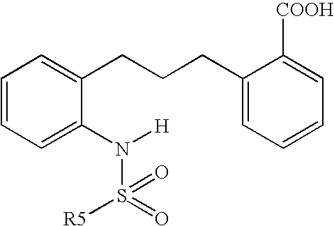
C1=CC=C(N([H])S(=O)([R5])=O)C(CCCC2=CC=CC=C2[COOH])=C1
